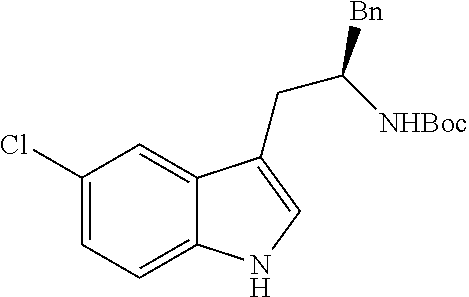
C1(Cl)=CC=C2C(=C1)C(CC([Bn])[NHBoc])=CN2
